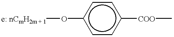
[e: nCmH2m + 1]Oc1ccc([COO]C)cc1
